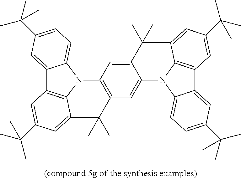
C1=C2C(=CC3=C1N1C4=CC=C(C(C)(C)C)C=C4C4=C1C(=CC(C(C)(C)C)=C4)C3(C)C)N1C3=CC=C(C(C)(C)C)C=C3C3=C1C(=CC(C(C)(C)C)=C3)C2(C)C
